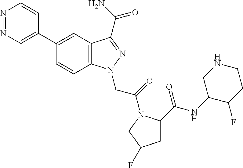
N1=NC=C(C2=CC3=C(C=C2)N(CC(=O)N2C(C(=O)NC4C(F)CCNC4)CC(F)C2)N=C3C(=O)N)C=C1
